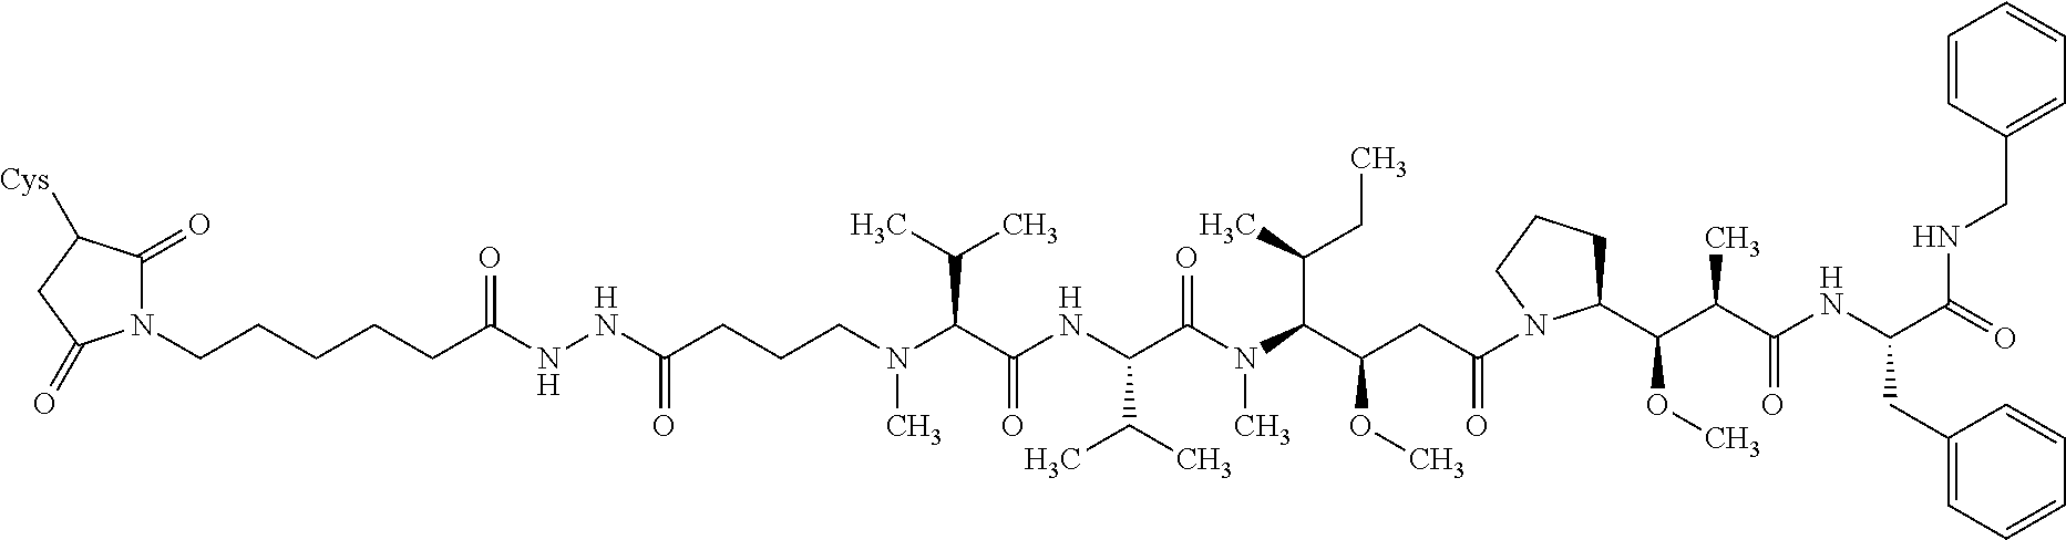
N(NC(CCCN(C(C(NC(C(N(C)C(C(CC)C)C(CC(=O)N1C(C(C(C(NC(C(=O)NCC2=CC=CC=C2)CC2=CC=CC=C2)=O)C)OC)CCC1)OC)=O)C(C)C)=O)C(C)C)C)=O)C(=O)CCCCCN1C(=O)C([Cys])CC1=O
